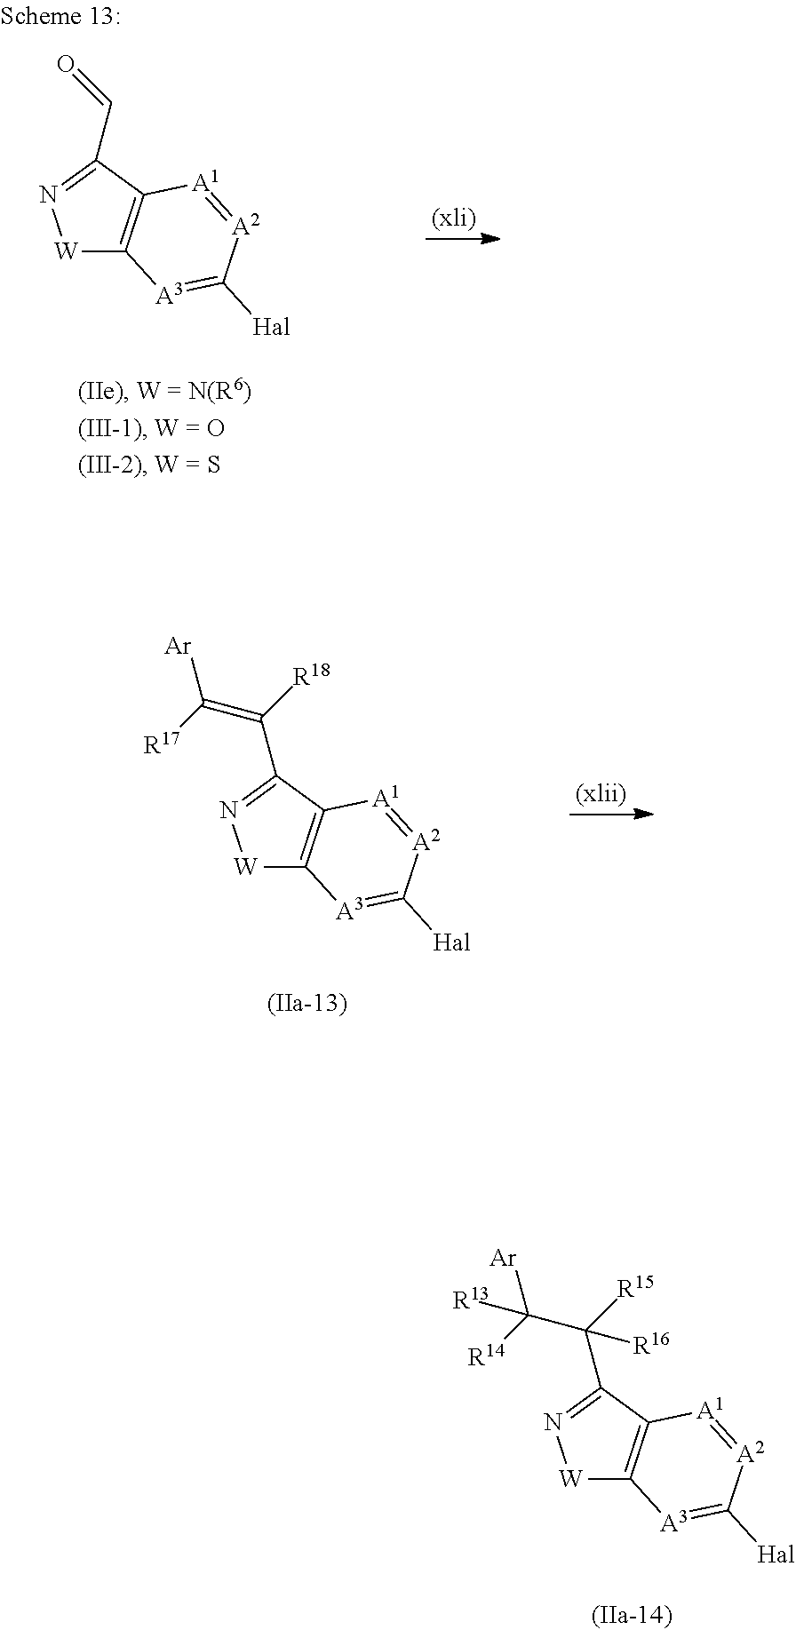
[W]1C2=C(C(C=O)=N1)[A1]=[A2]C([Hal])=[A3]2.[W]1C2=C(C(C([R18])=C([R17])[Ar])=N1)[A1]=[A2]C([Hal])=[A3]2.[W]1C2=C(C(C(C([R14])([Ar])[R13])([R15])[R16])=N1)[A1]=[A2]C([Hal])=[A3]2
